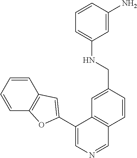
C1(C2=CC3=C(C=CC=C3)O2)=CN=CC2=C1C=C(CNC1=CC=CC(N)=C1)C=C2
